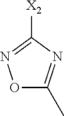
[X2]C1=NOC(C)=N1
